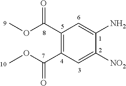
C1(C(OC)=O)=C(C(OC)=O)C=C([NO2])C(N)=C1
